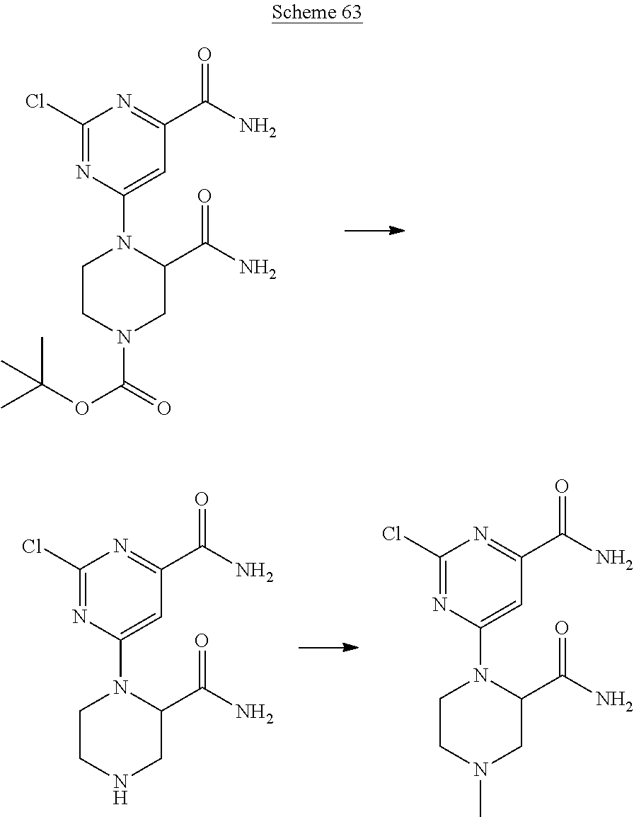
C1CN(C(OC(C)(C)C)=O)CC(C(N)=O)N1C1=CC(C(N)=O)=NC(Cl)=N1.C1CNCC(C(N)=O)N1C1=CC(C(N)=O)=NC(Cl)=N1.C1CN(C)CC(C(N)=O)N1C1=CC(C(N)=O)=NC(Cl)=N1
